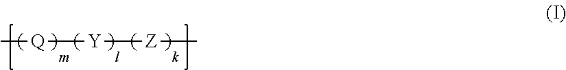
C[Q][Y][Z]C
